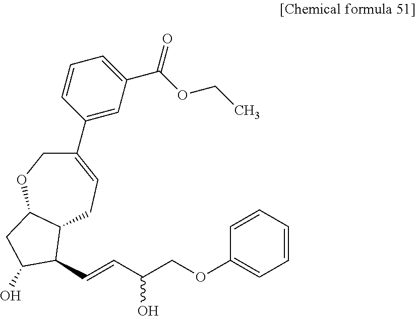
C1(C2=CC(C(OCC)=O)=CC=C2)=CCC2C(OC1)CC(O)C2C=CC(COC1=CC=CC=C1)O
